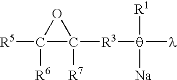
[R5]C1([R6])C([R3][q]([R1])([Na])[l])([R7])O1
